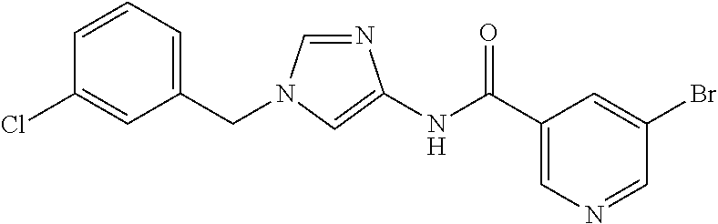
C1=NC(NC(=O)C2=CN=CC(Br)=C2)=CN1CC1=CC=CC(Cl)=C1
